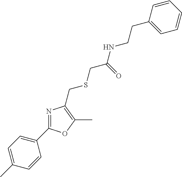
C1(C)=CC=C(C2=NC(CSCC(NCCC3=CC=CC=C3)=O)=C(C)O2)C=C1
